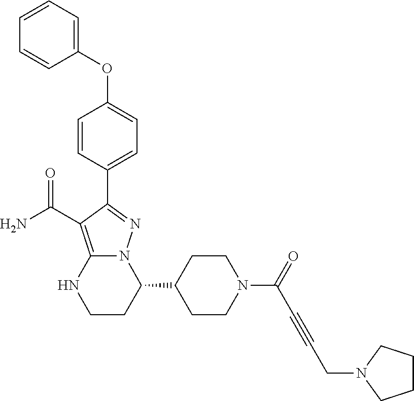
O(C1=CC=C(C2=NN3C(=C2C(=O)N)NCCC3C2CCN(C(C#CCN3CCCC3)=O)CC2)C=C1)C1=CC=CC=C1
